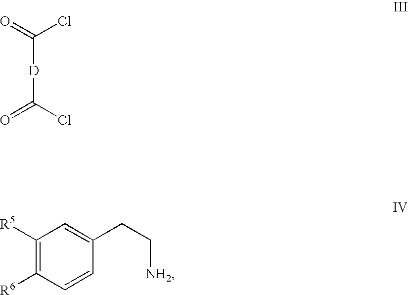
C([D]C(=O)Cl)(=O)Cl.C1([R5])=C([R6])C=CC(CC[NH2])=C1
